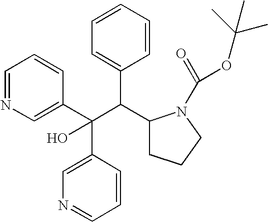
C1=CC=CC(C(C(C2=CN=CC=C2)(C2=CN=CC=C2)O)C2CCCN2C(=O)OC(C)(C)C)=C1
